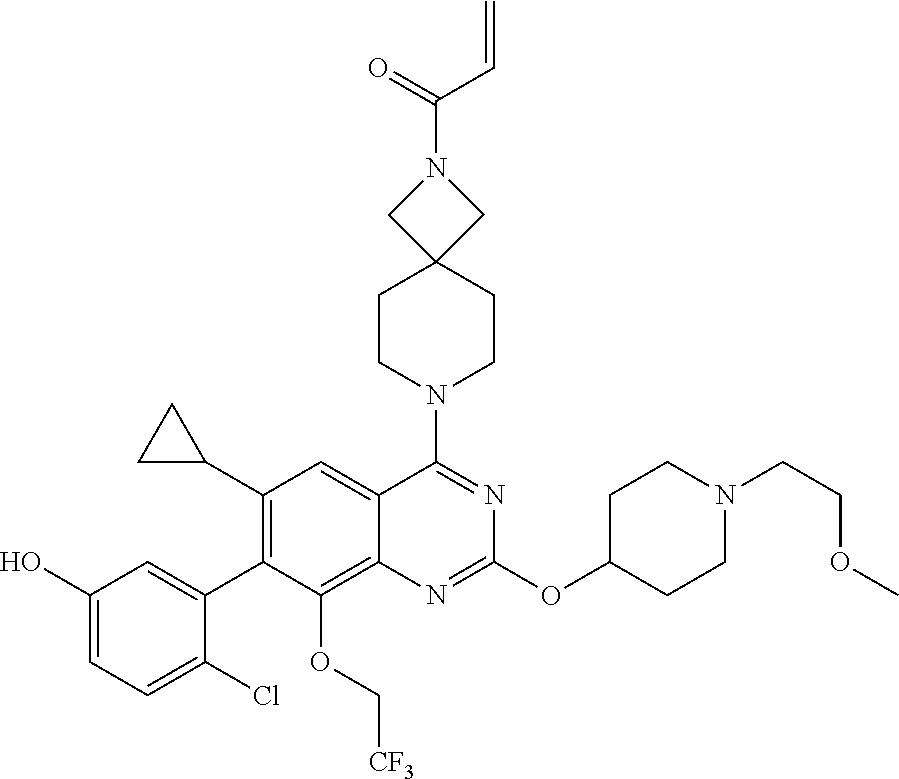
C1(O)=CC=C(Cl)C(C2=C(C3CC3)C=C3C(=C2OC[CF3])N=C(OC2CCN(CCOC)CC2)N=C3N2CCC3(CC2)CN(C(=O)C=C)C3)=C1
